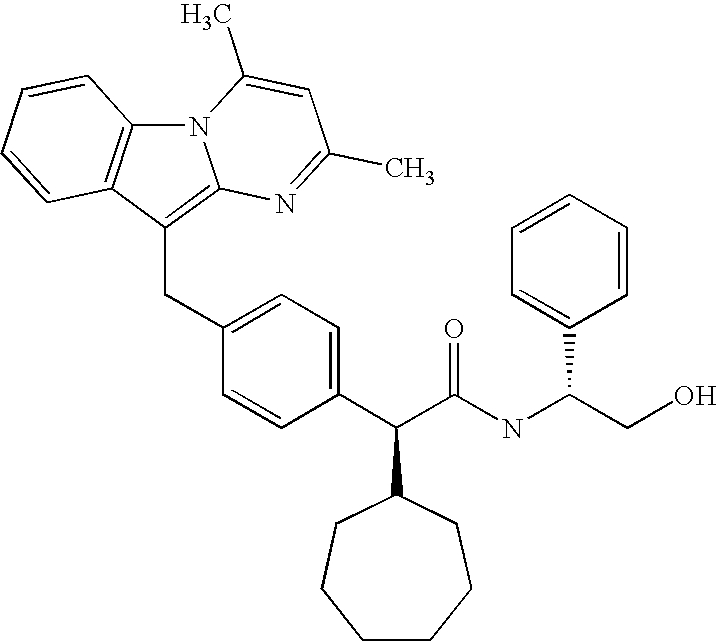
N12C3=C(C(CC4=CC=C(C(C(NC(CO)C5=CC=CC=C5)=O)C5CCCCCC5)C=C4)=C1N=C(C)C=C2C)C=CC=C3
